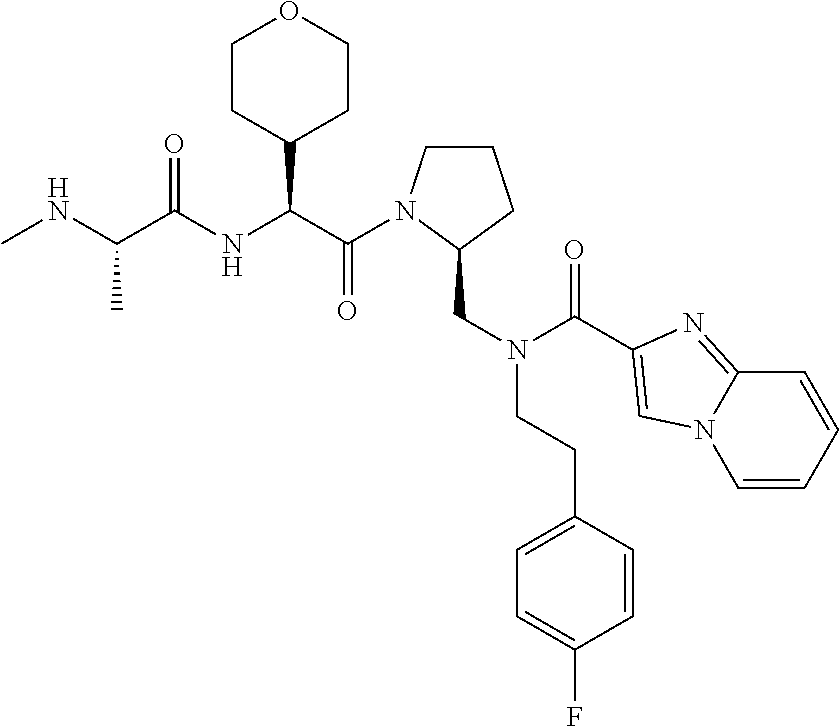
C1CN(C(=O)C(C2CCOCC2)NC(=O)C(C)NC)C(CN(C(=O)C2=CN3C(=N2)C=CC=C3)CCC2=CC=C(F)C=C2)C1
